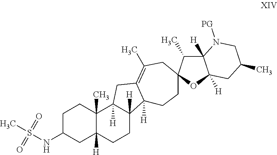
C1C(NS(C)(=O)=O)CC2([H])C(C)(C1)C1([H])C([H])(CC2)C2([H])C(=C(C)CC3(CC2)C(C)C2([H])C([H])(O3)CC(C)CN2[PG])C1
